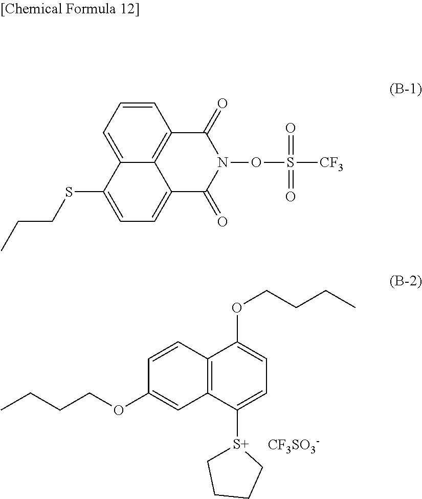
CCCCOC1=CC2=C(C=C1)C(OCCCC)=CC=C2[S+]1CCCC1.[CF3SO3-].C1=CC=C2C3=C1C(=O)N(OS([CF3])(=O)=O)C(=O)C3=CC=C2SCCC
